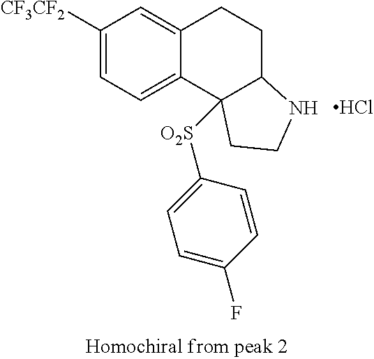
C1([CF3CF2])=CC=C2C(=C1)CCC1C2([O2S]C2=CC=C(F)C=C2)CCN1.Cl
